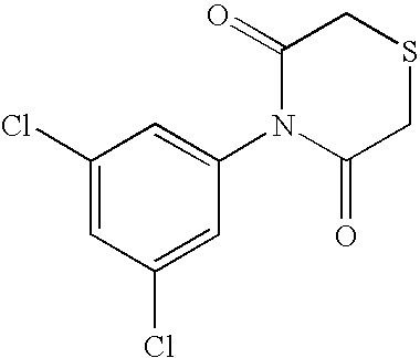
C1(Cl)=CC(Cl)=CC(N2C(=O)CSCC2=O)=C1
